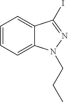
C1=CC=C2C(=C1)C(I)=NN2CCC
